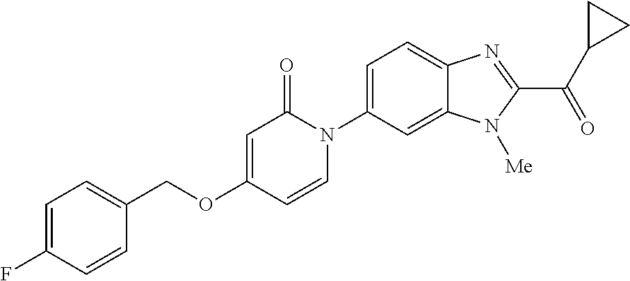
C1(COC2=CC(=O)N(C3=CC=C4C(=C3)N([Me])C(C(C3CC3)=O)=N4)C=C2)=CC=C(F)C=C1
